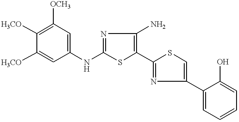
[H3CO]C1=C([OCH3])C=C(NC2=NC(N)=C(C3=NC(C4=CC=CC=C4O)=CS3)S2)C=C1[H3CO]
